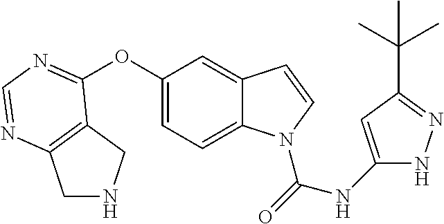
C1(OC2=NC=NC3=C2CNC3)=CC=C2C(=C1)C=CN2C(=O)NC1=CC(C(C)(C)C)=NN1
